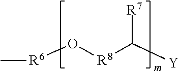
C[R6]O[R8]C([Y])[R7]
